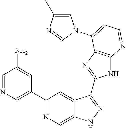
C1=NC=C(C2=NC=C3C(=C2)C(C2=NC4=C(N2)N=CC=C4N2C=C(C)N=C2)=NN3)C=C1N
